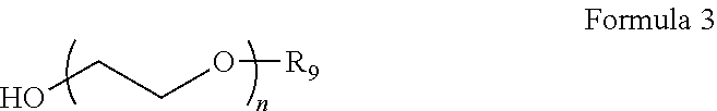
OCCO[R9]
